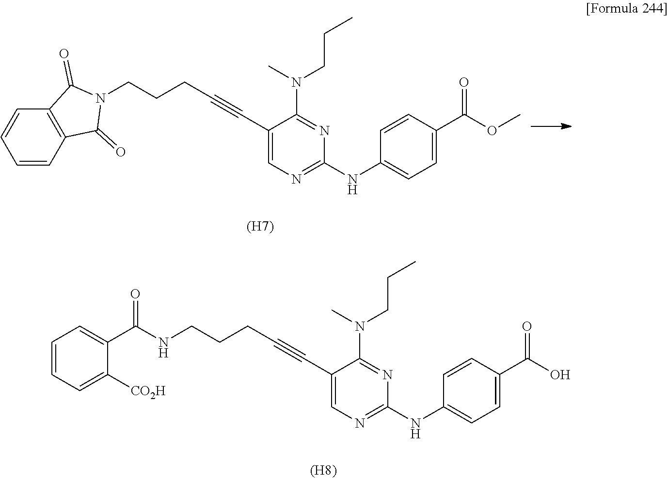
C12=C(C(=O)N(CCCC#CC3=CN=C(NC4=CC=C(C(OC)=O)C=C4)N=C3N(C)CCC)C1=O)C=CC=C2.[(H7)].[(H8)].N(CCCC#CC1=CN=C(NC2=CC=C(C(O)=O)C=C2)N=C1N(C)CCC)C(C1=CC=CC=C1[CO2H])=O
